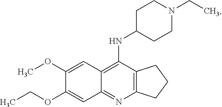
C12=C(N=C3C(=C1NC1CCN(CC)CC1)C=C(OC)C(OCC)=C3)CCC2
